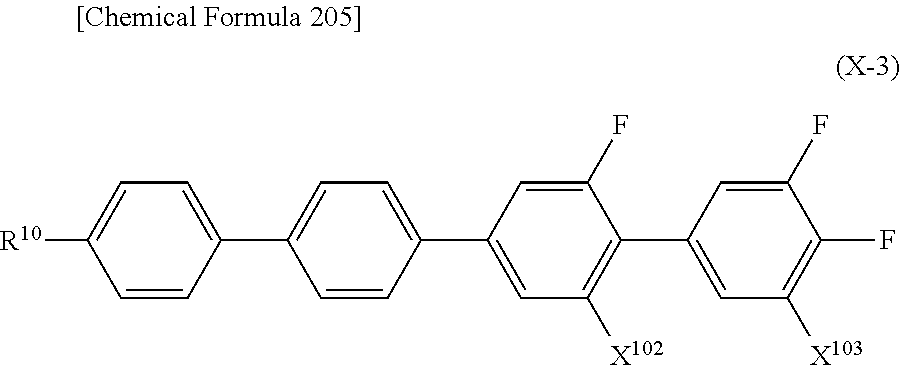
[R10]C1=CC=C(C2=CC=C(C3=CC([X102])=C(C4=CC([X103])=C(F)C(F)=C4)C(F)=C3)C=C2)C=C1
